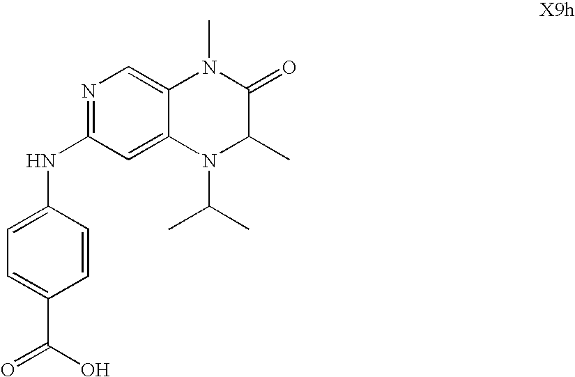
N1=C(NC2=CC=C(C(O)=O)C=C2)C=C2C(=C1)N(C)C(=O)C(C)N2C(C)C
